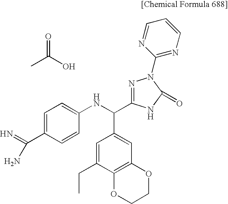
O=C(O)C.C1=C(CC)C2=C(C=C1C(NC1=CC=C(C(N)=N)C=C1)C1=NN(C3=NC=CC=N3)C(=O)N1)OCCO2
